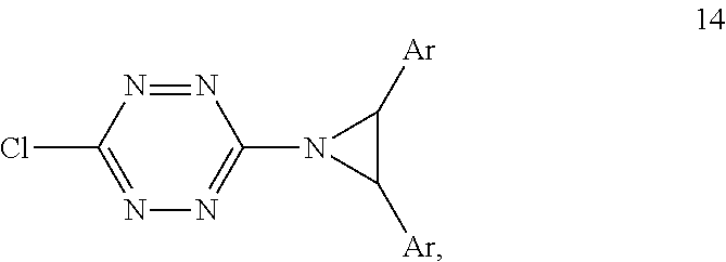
N1=NC(Cl)=NN=C1N1C([Ar])C1[Ar]
